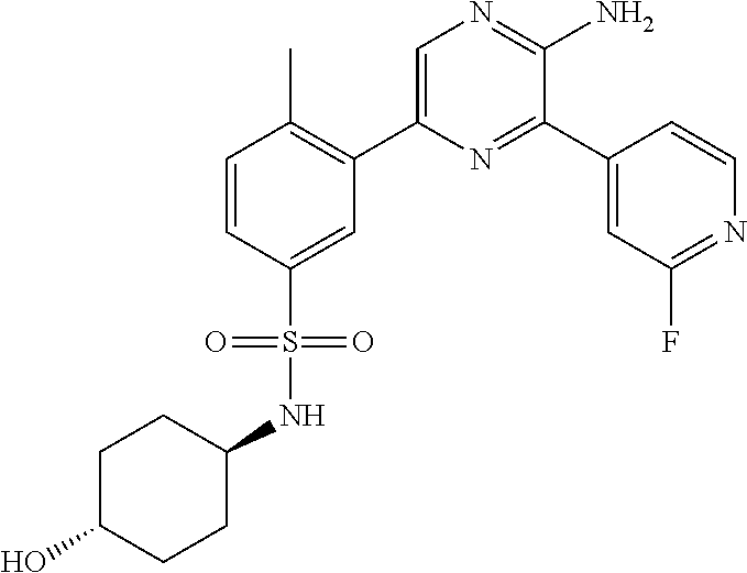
C1(C2=C(C)C=CC(S(=O)(=O)NC3CCC(O)CC3)=C2)=CN=C(N)C(C2=CC(F)=NC=C2)=N1
